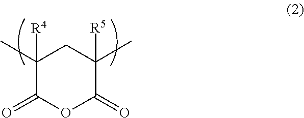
C1([R4])(C)C(=O)OC(=O)C([R5])(C)C1
